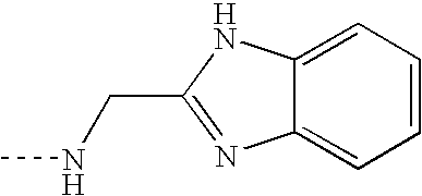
C12=CC=CC=C1NC(CNC)=N2
